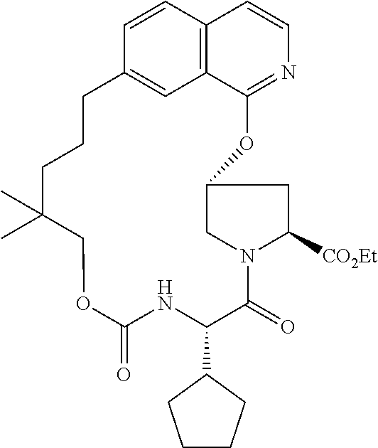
C1=CC2=C3C=C1CCCC(C)(C)COC(=O)NC(C1CCCC1)C(=O)N1CC(OC3=NC=C2)CC1[CO2Et]
